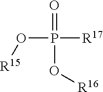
O(P([R17])(=O)O[R16])[R15]
